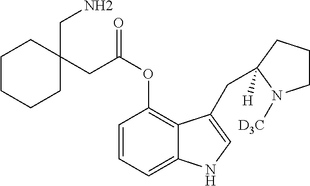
C1CCCC(CC(OC2=C3C(=CC=C2)NC=C3CC2([H])CCCN2[D3C])=O)(CN)C1
